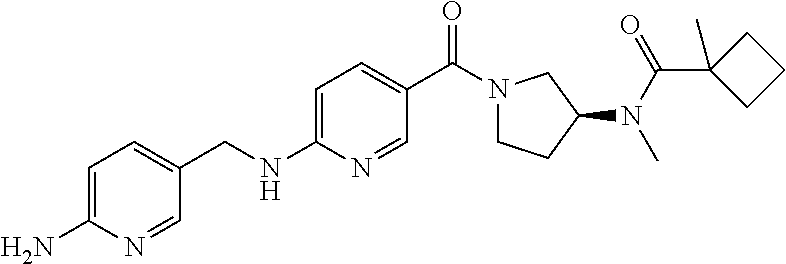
C1=C(N)N=CC(CNC2=CC=C(C(N3CCC(N(C(=O)C4(C)CCC4)C)C3)=O)C=N2)=C1
